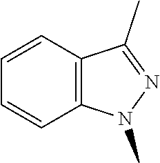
C12=C(C=CC=C1)C(C)=NN2C
